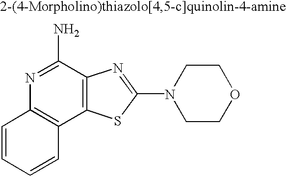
C1=CC=CC2=C1N=C(N)C1=C2SC(N2CCOCC2)=N1
